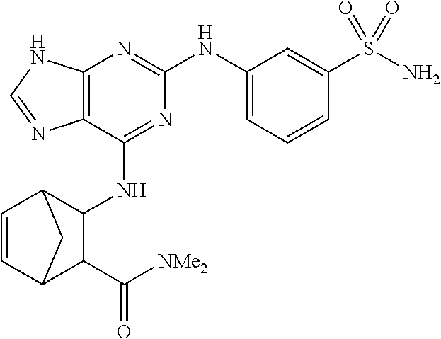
C12=C(C(NC3C4C=CC(C3C([NMe2])=O)C4)=NC(NC3=CC=CC(S(N)(=O)=O)=C3)=N1)N=CN2
